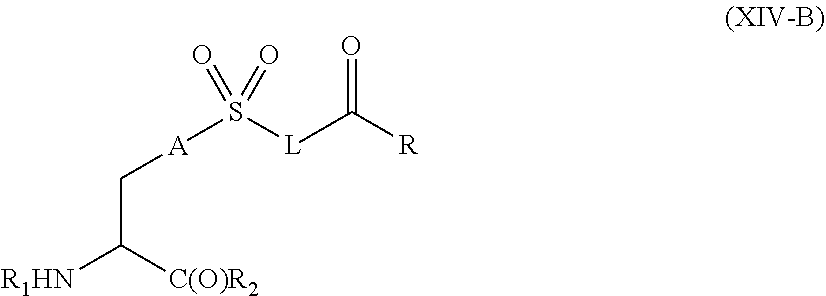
[R1HN]C([C(O)R2])C[A]S(=O)([L]C([R])=O)=O
